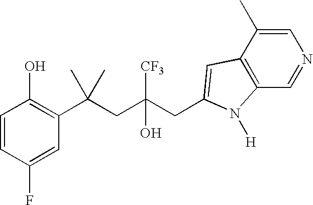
C1=CC(F)=CC(C(CC(CC2=CC3=C(C=NC=C3C)N2[H])([CF3])O)(C)C)=C1O
